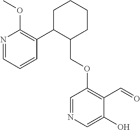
C1C(C2=C(OC)N=CC=C2)C(COC2=C(C=O)C(O)=CN=C2)CCC1
